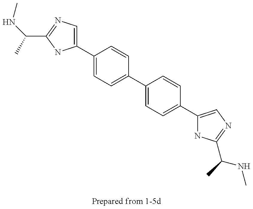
CNC(C)C1=NC=C(C2=CC=C(C3=CC=C(C4=CN=C(C(C)NC)N4)C=C3)C=C2)N1
